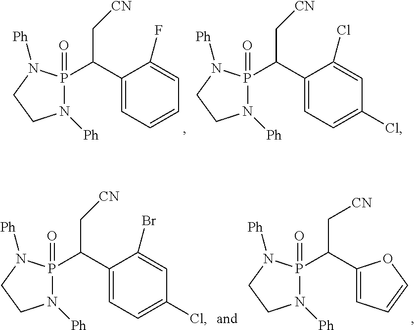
N1([Ph])P(=O)(C(C2=CC=CC=C2F)C[CN])N([Ph])CC1.N1([Ph])P(=O)(C(C2=CC=C(Cl)C=C2Cl)C[CN])N([Ph])CC1.N1([Ph])P(=O)(C(C2=CC=C(Cl)C=C2Br)C[CN])N([Ph])CC1.N1([Ph])P(=O)(C(C2=CC=CO2)C[CN])N([Ph])CC1
